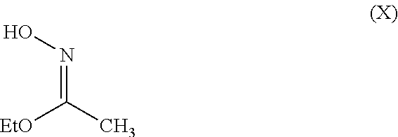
N(=C([EtO])C)O
